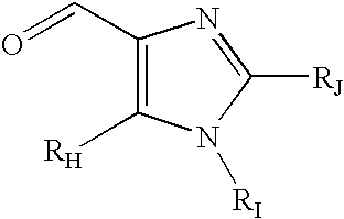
C1(C=O)=C([RH])N([RI])C([RJ])=N1
